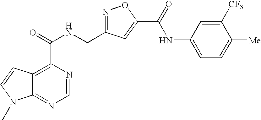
C12=NC=NC(C(NCC3=NOC(C(=O)NC4=CC=C([Me])C([CF3])=C4)=C3)=O)=C1C=CN2C
